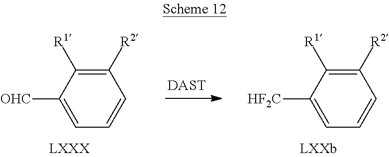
C1([R2])=C([R1])C([HF2C])=CC=C1.C1([R2])=C([R1])C([OHC])=CC=C1.[DAST]
